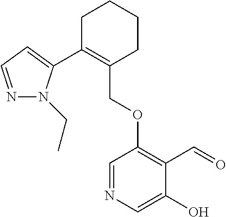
C1C(C2=CC=NN2CC)=C(COC2=C(C=O)C(O)=CN=C2)CCC1
